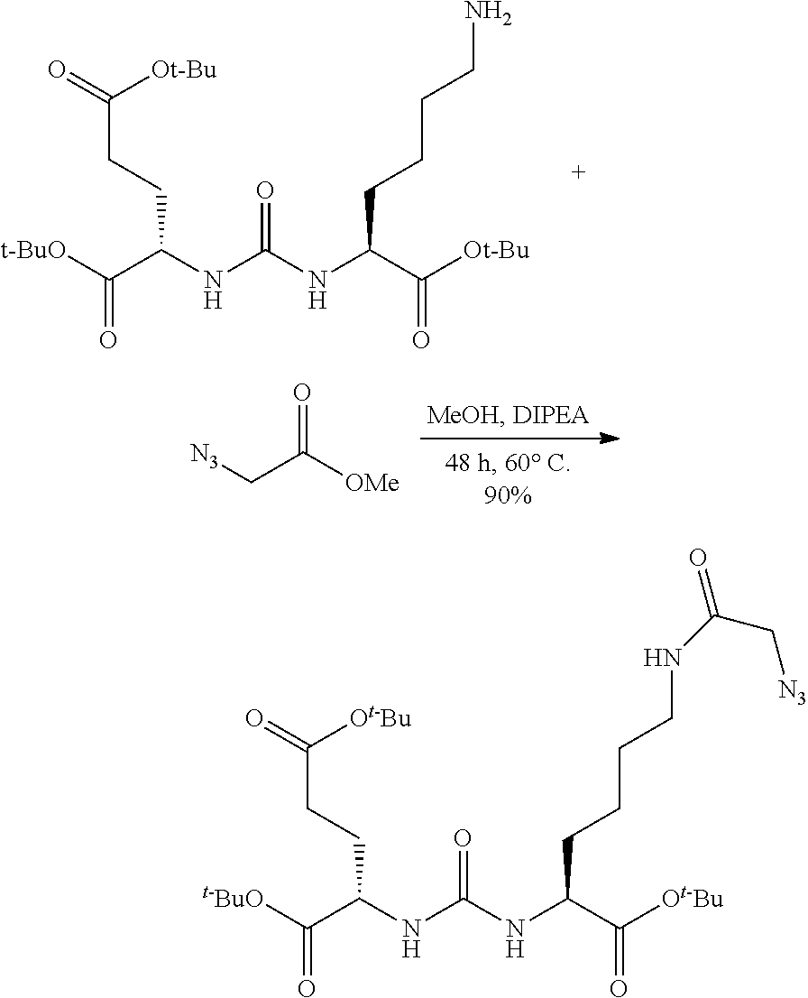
C(C(NC(NC(C([Ot-Bu])=O)CCCCN)=O)CCC(=O)[Ot-Bu])([t-BuO])=O.C(C([OMe])=O)[N3].C(C(NC(NC(C([Ot-Bu])=O)CCCCNC(=O)C[N3])=O)CCC(=O)[Ot-Bu])([t-BuO])=O
